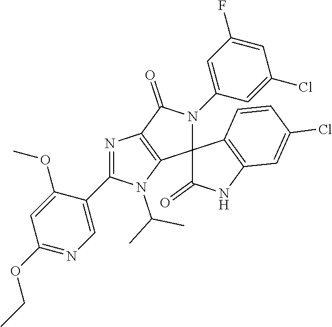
N1=C(C2=CN=C(OCC)C=C2OC)N(C(C)C)C2=C1C(=O)N(C1=CC(F)=CC(Cl)=C1)C21C(=O)NC2=C1C=CC(Cl)=C2
